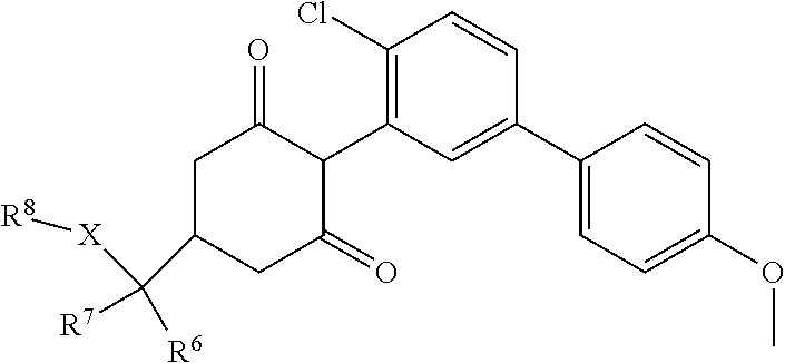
C1(Cl)=C(C2C(=O)CC(C([R7])([R6])[X][R8])CC2=O)C=C(C2=CC=C(OC)C=C2)C=C1
